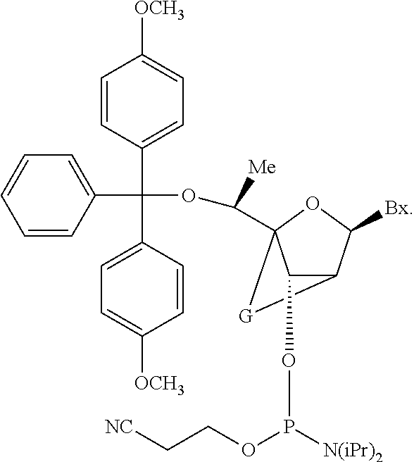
C1(OP(OCC[NC])[N(iPr)2])C2C([Bx])OC1(C(OC(C1=CC=C([OCH3])C=C1)(C1=CC=C([OCH3])C=C1)C1=CC=CC=C1)[Me])[G]2
